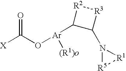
[X]C(O[Ar](C1C(N2[R5][R1]2)[R3][R2]1)[(R1)o])=O
